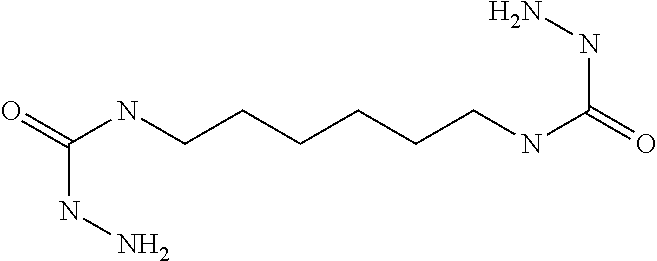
C(NCCCCCCNC(=O)NN)(=O)NN
